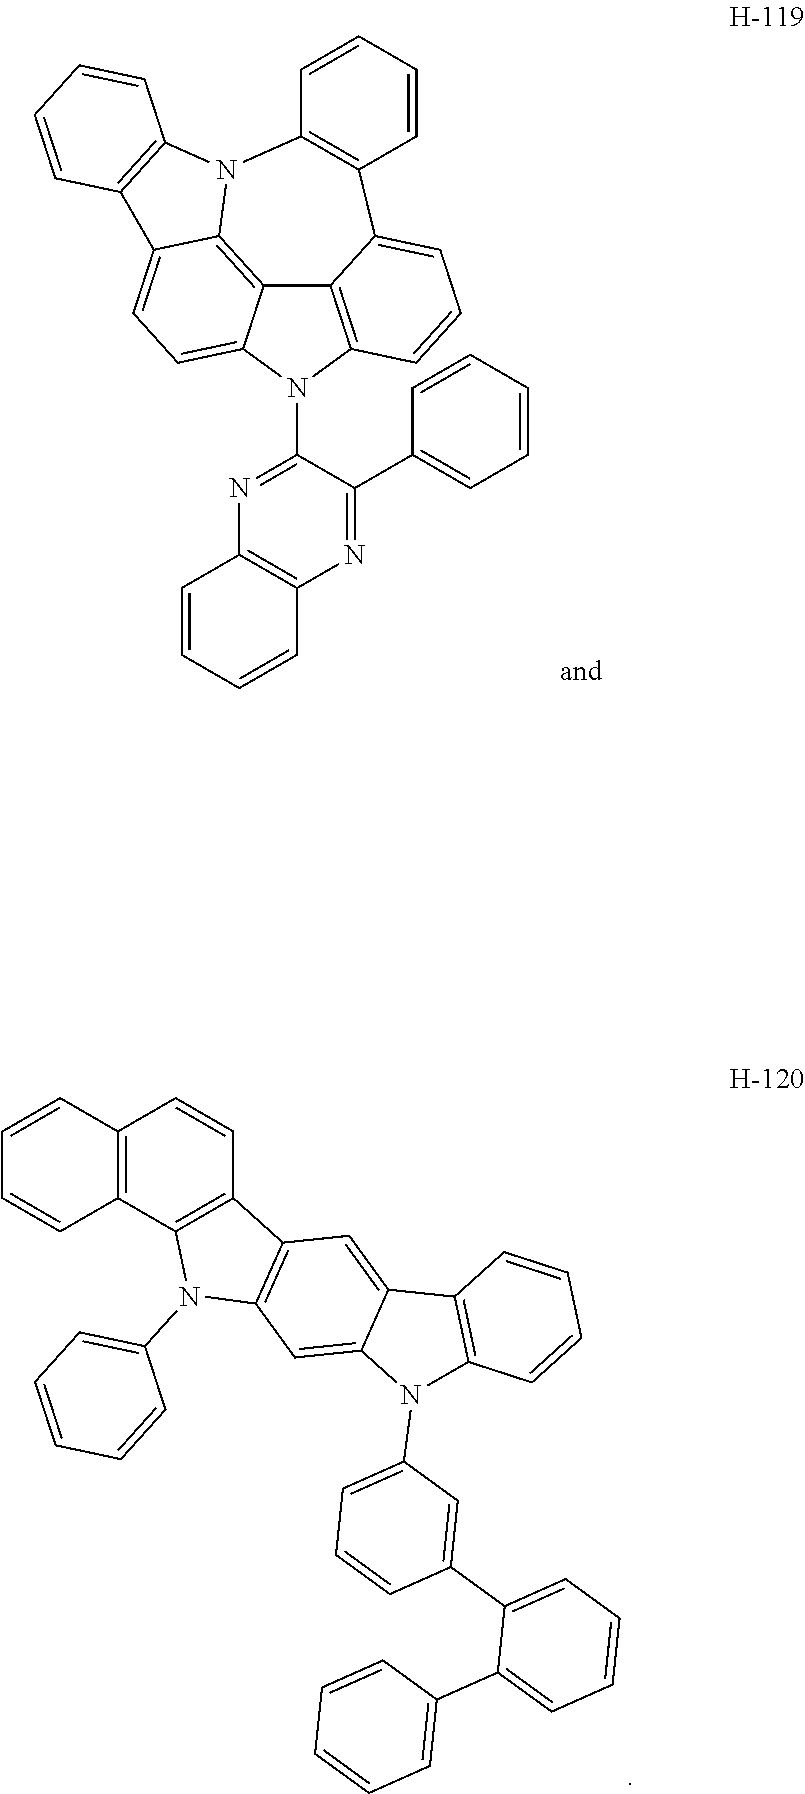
C12=C(C3=C(C=C1)C1=C(N3C3=CC=CC=C3)C=C3C(=C1)C1=C(N3C3=CC=CC(C4=CC=CC=C4C4=CC=CC=C4)=C3)C=CC=C1)C=CC=C2.C12=C3N(C4=NC5=C(N=C4C4=CC=CC=C4)C=CC=C5)C4=CC=C5C(=C14)N(C1=C5C=CC=C1)C1=C(C2=CC=C3)C=CC=C1
